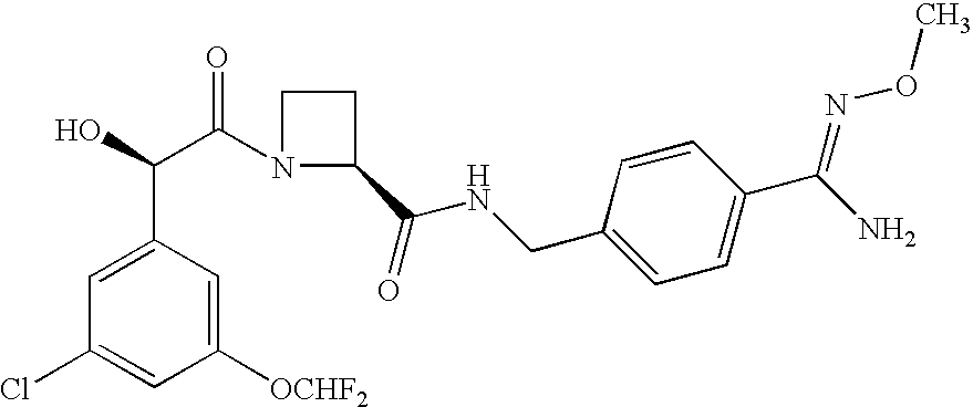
C1([OCHF2])=CC(C(O)C(N2C(C(=O)NCC3=CC=C(C(N)=NOC)C=C3)CC2)=O)=CC(Cl)=C1
